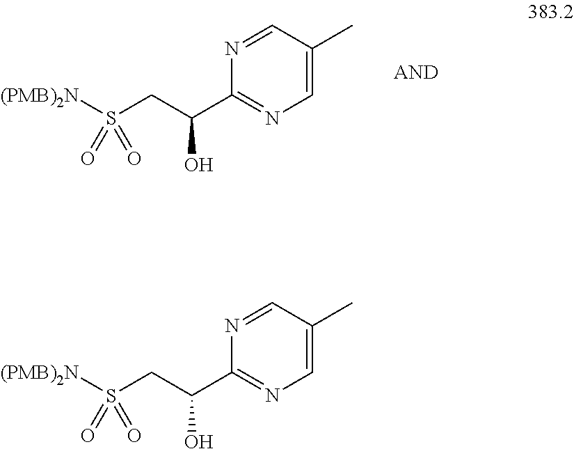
N1=CC(C)=CN=C1C(CS([(PMB)2N])(=O)=O)O.N1=CC(C)=CN=C1C(CS([(PMB)2N])(=O)=O)O
